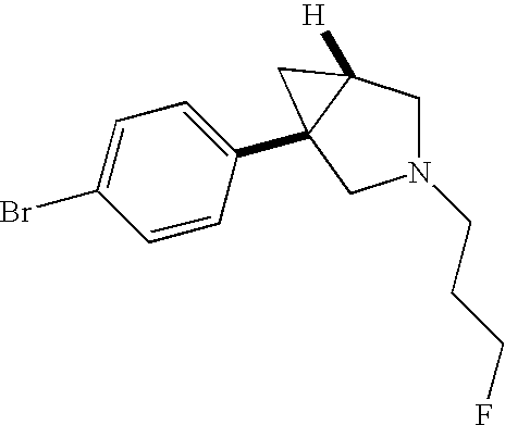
C1=CC(C23C([H])(CN(CCCF)C2)C3)=CC=C1Br
